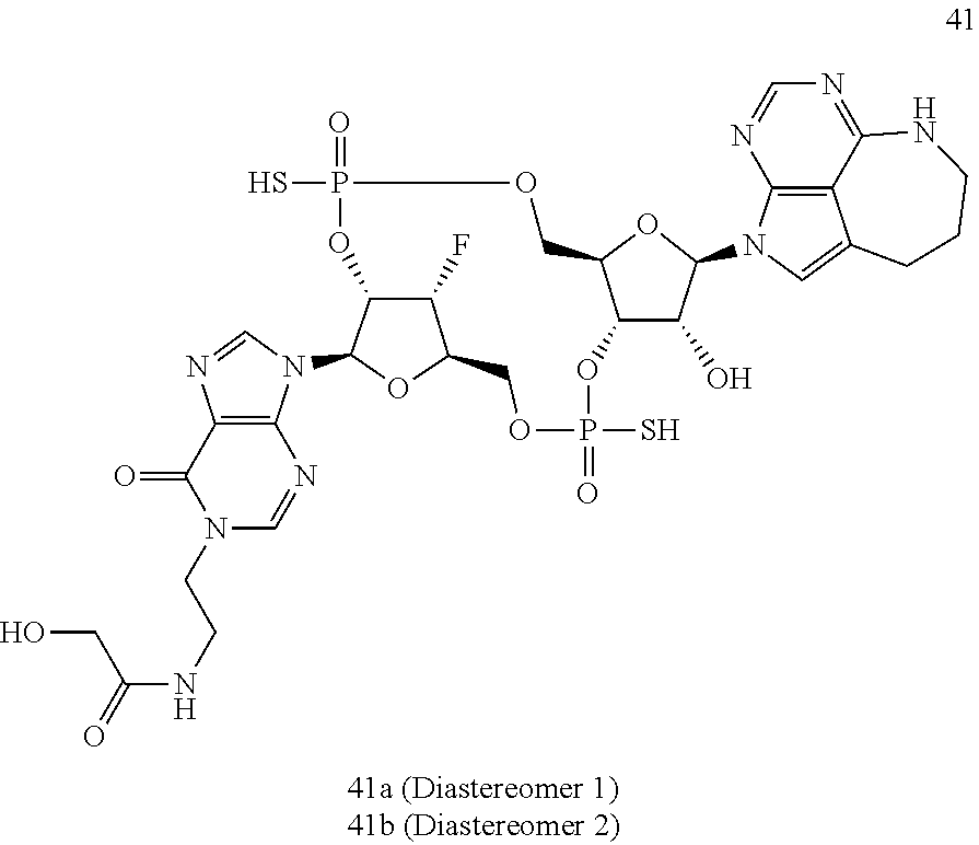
P1(S)(=O)OC2C(COP(=O)(S)OC3C(F)C(OC3N3C4=C(N=C3)C(=O)N(CCNC(CO)=O)C=N4)CO1)OC(N1C3=C4C(=C1)CCCNC4=NC=N3)C2O
